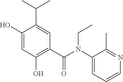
C1(O)=CC(O)=C(C(N(C2=CC=CN=C2C)CC)=O)C=C1C(C)C
